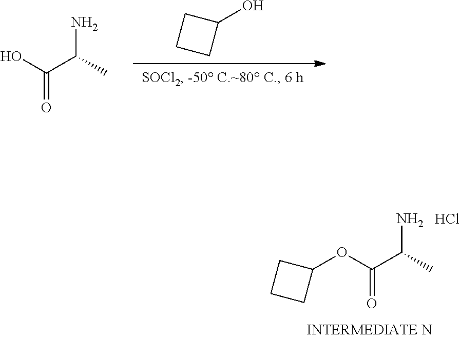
O(C(C(C)N)=O)C1CCC1.Cl.OC(C(C)N)=O.C1(O)CCC1
